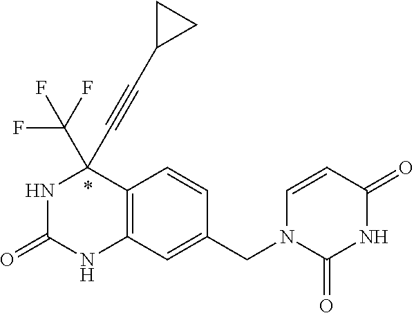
N1C(=O)NC2=C(C1(C#CC1CC1)C(F)(F)F)C=CC(CN1C(=O)NC(=O)C=C1)=C2
